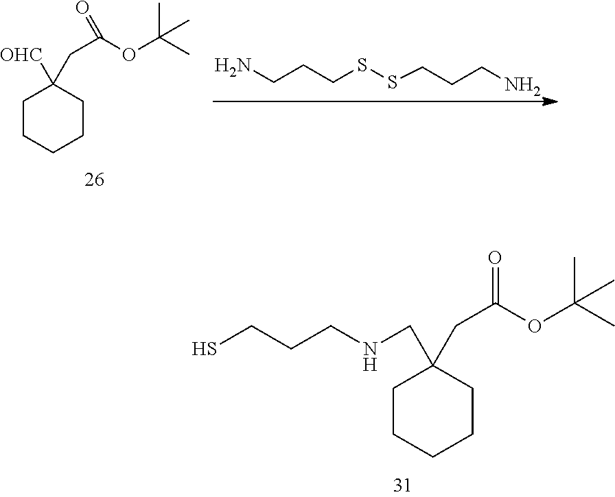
C1CCCCC1(CNCCCS)CC(OC(C)(C)C)=O.C1CCCCC1([OHC])CC(OC(C)(C)C)=O.C(CSSCCCN)CN
